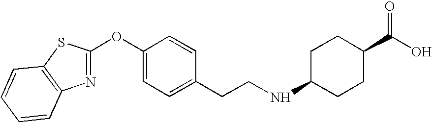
C1=C(OC2=NC3=C(S2)C=CC=C3)C=CC(CCNC2CCC(C(O)=O)CC2)=C1
